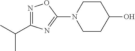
C1CC(O)CCN1C1=NC(C(C)C)=NO1
